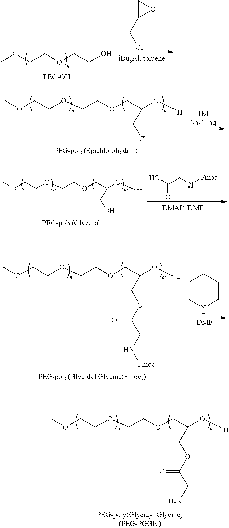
COCCOCCOCC(O[H])CCl.COCCOCCOCC(O[H])CO.OC(CN[Fmoc])=O.COCCOCCOCC(O[H])COC(CN[Fmoc])=O.C1CNCCC1.[DMF].COCCOCCOCC(O[H])COC(CN)=O.C1C(CCl)O1.COCCOCCO
